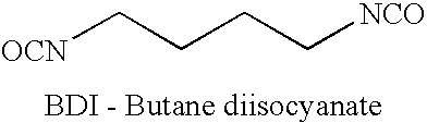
[OCN]CCCC[NCO]
